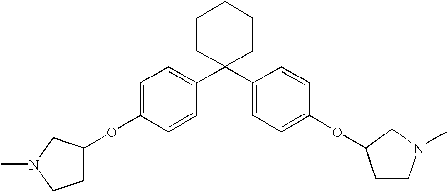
C1=C(OC2CCN(C)C2)C=CC(C2(C3=CC=C(OC4CCN(C)C4)C=C3)CCCCC2)=C1
